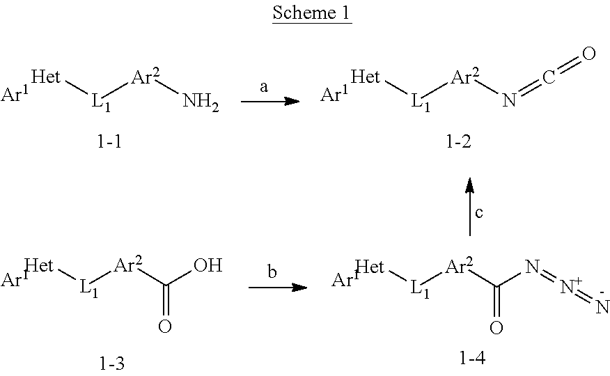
[Het][L1][Ar2]N.[Het][L1][Ar2]N=C=O.[Het][L1][Ar2]C(O)=O.[Het][L1][Ar2]C(=O)N=[N+]=N
